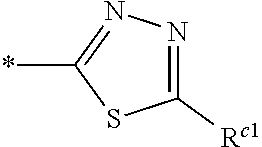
C1([Rc1])=NN=C(*)S1
